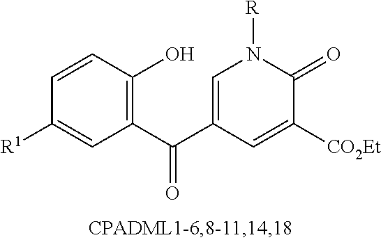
C1(C(C2=CN([R])C(=O)C([CO2Et])=C2)=O)=C(O)C=CC([R1])=C1
